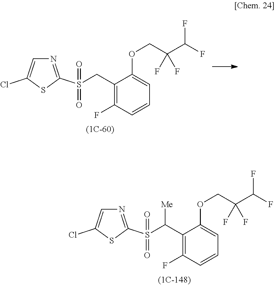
C1=C(Cl)SC(S(CC2=C(F)C=CC=C2OCC(C(F)F)(F)F)(=O)=O)=N1.C1=C(Cl)SC(S(C(C2=C(F)C=CC=C2OCC(C(F)F)(F)F)[Me])(=O)=O)=N1
